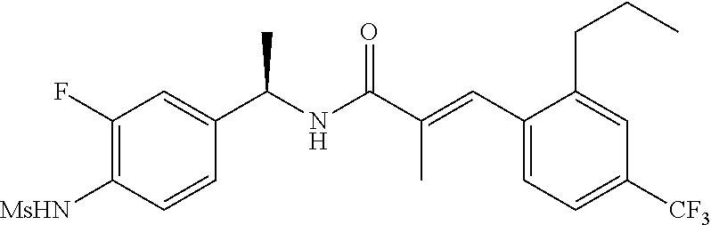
C1(F)=C([MsHN])C=CC(C(NC(C(=CC2=CC=C([CF3])C=C2CCC)C)=O)C)=C1
